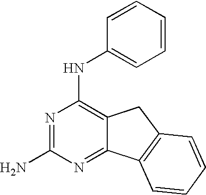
N1=C(N)N=C2C(=C1NC1=CC=CC=C1)CC1=C2C=CC=C1
